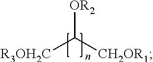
[R3OH2C]C([CH2OR1])[OR2]
